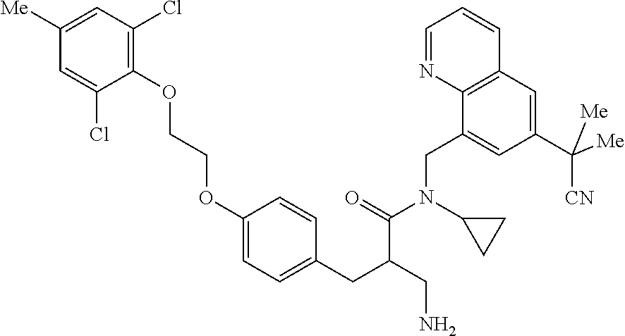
C1=C([Me])C=C(Cl)C(OCCOC2=CC=C(CC(CN)C(=O)N(C3CC3)CC3=CC(C([Me])([CN])[Me])=CC4=C3N=CC=C4)C=C2)=C1Cl
